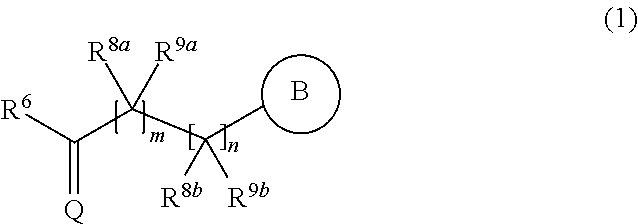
[Q]=C([R6])C(C(C)([R8b])[R9b])([R8a])[R9a].B
